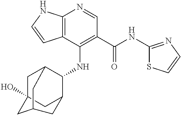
C12=C(C(NC3C4CC5(O)CC3CC(C5)C4)=C(C(NC3=NC=CS3)=O)C=N1)C=CN2
